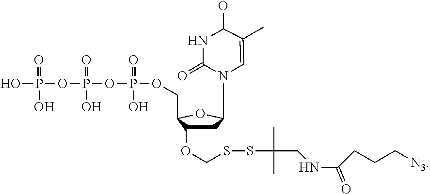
N1(C2CC(OCSSC(C)(C)CNC(CCC[N3])=O)C(COP(OP(OP(O)(O)=O)(O)=O)(O)=O)O2)C=C(C)C(O)NC1=O
